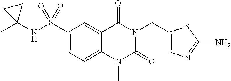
C1(S(NC2(C)CC2)(=O)=O)=CC=C2C(=C1)C(=O)N(CC1=CN=C(N)S1)C(=O)N2C
